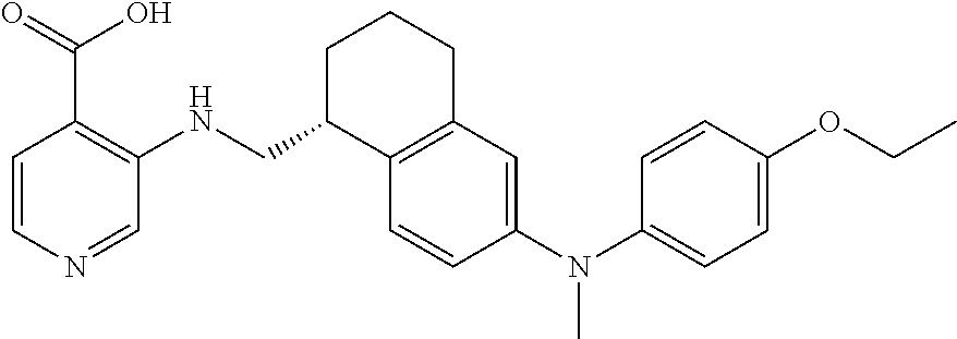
C1=CN=CC(NCC2C3=C(CCC2)C=C(N(C2=CC=C(OCC)C=C2)C)C=C3)=C1C(=O)O
